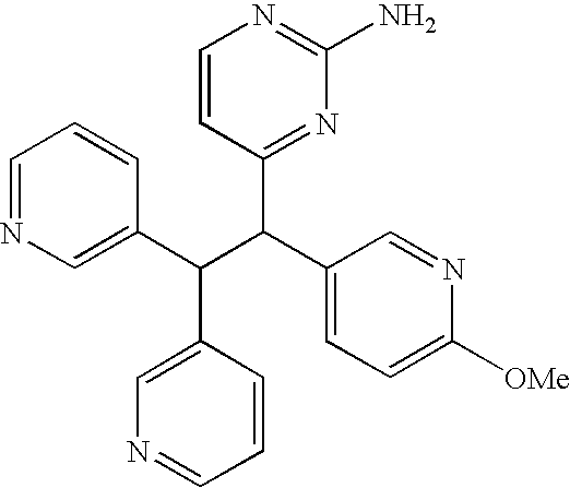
C1=NC=C(C(C(C2=CC=C([OMe])N=C2)C2=NC(N)=NC=C2)C2=CN=CC=C2)C=C1
